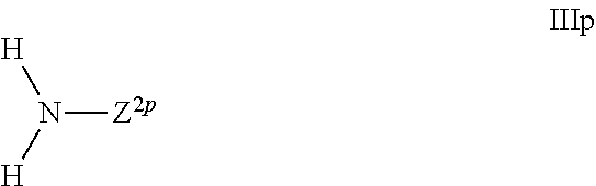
N([Z2p])([H])[H]
